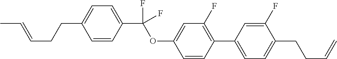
C1=CC(C(OC2=CC(F)=C(C3=CC=C(CCC=C)C(F)=C3)C=C2)(F)F)=CC=C1CCC=CC
